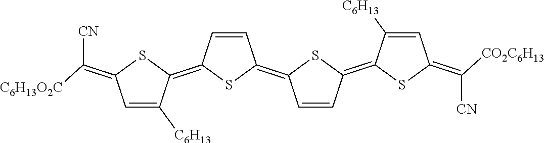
S1C(=C([C6H13O2C])[CN])C=C([C6H13])C1=C1SC(=C2C=CC(=C3SC(=C([CO2C6H13])[CN])C=C3[C6H13])S2)C=C1
